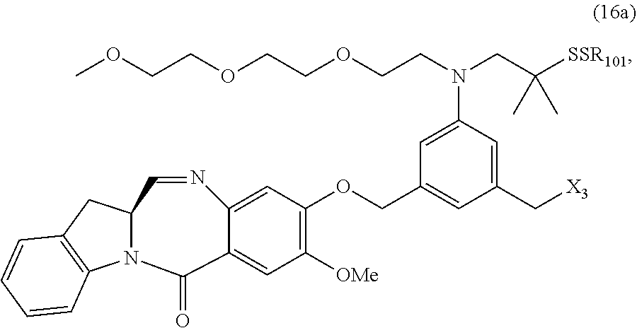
[X3]CC1=CC(N(CCOCCOCCOC)CC([SSR101])(C)C)=CC(COC2=C([OMe])C=C3C(=C2)N=CC2N(C3=O)C3=C(C2)C=CC=C3)=C1
